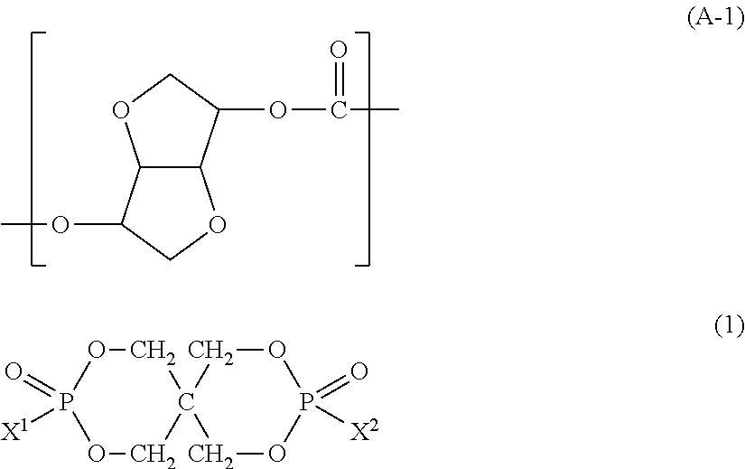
C12C(C(OC(C)=O)CO1)OCC2OC.C1OP(=O)([X2])OCC12COP(=O)([X1])OC2
